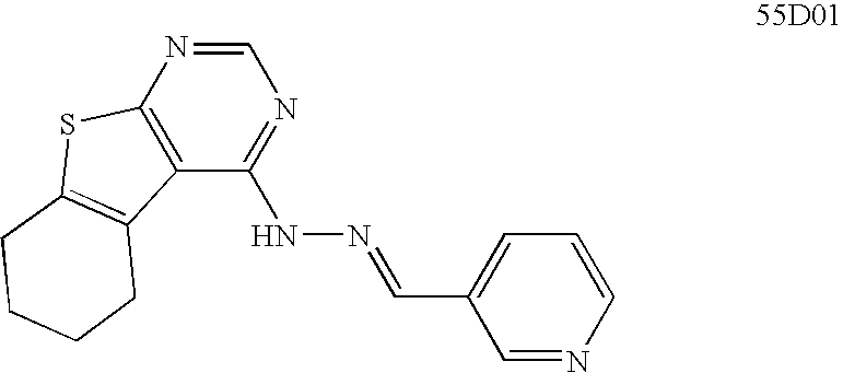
C1=NC2=C(C(NN=CC3=CC=CN=C3)=N1)C1=C(S2)CCCC1
